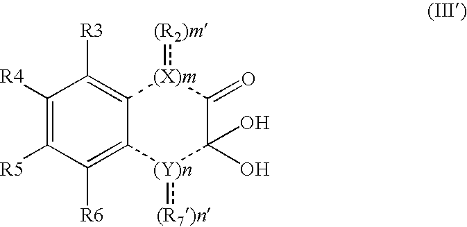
C1([R4])=C([R5])C([R6])=C2C(=C1[R3])[(X)m](:[(R2)m])C(=O)C(O)(O)[(Y)n]2:[(R7)n]
